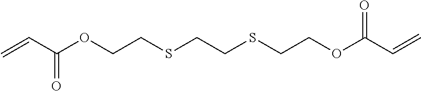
O(C(C=C)=O)CCSCCSCCOC(=O)C=C
